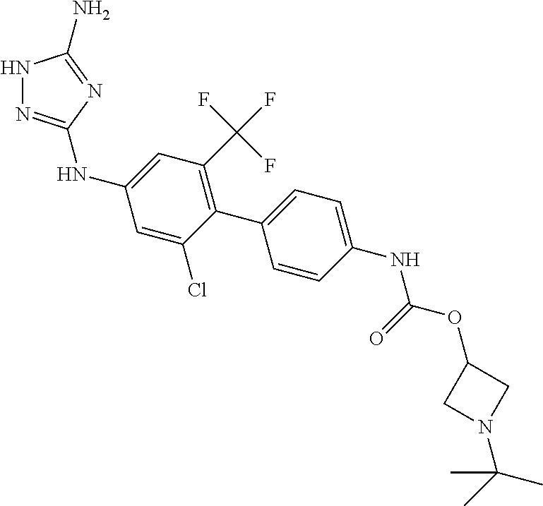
N1N=C(NC2=CC(C(F)(F)F)=C(C3=CC=C(NC(=O)OC4CN(C(C)(C)C)C4)C=C3)C(Cl)=C2)N=C1N
